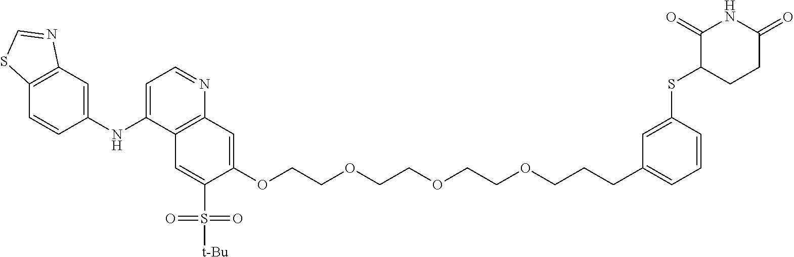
C(COCCOCCOCCCC1=CC=CC(SC2CCC(=O)NC2=O)=C1)OC1=CC2=C(C=C1S(=O)(=O)[t-Bu])C(NC1=CC3=C(C=C1)SC=N3)=CC=N2
